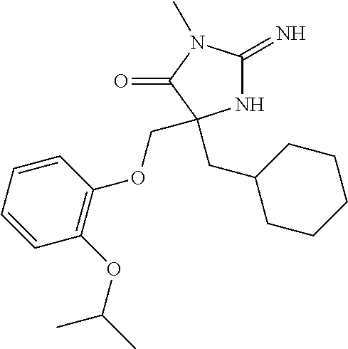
N1C(=N)N(C)C(=O)C1(CC1CCCCC1)COC1=C(OC(C)C)C=CC=C1
